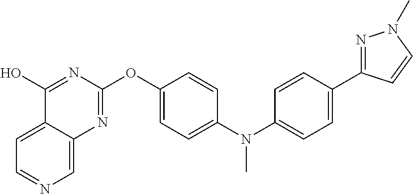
C1(O)=NC(OC2=CC=C(N(C3=CC=C(C4=NN(C)C=C4)C=C3)C)C=C2)=NC2=CN=CC=C12
